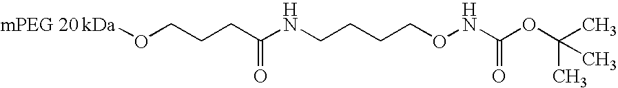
[kDa]OCCCC(NCCCCONC(=O)OC(C)(C)C)=O.[mPEG 20]
